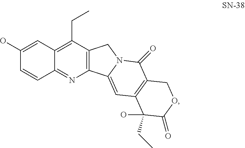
C12=C(C(CC)=C3C(=N1)C=CC(O)=C3)CN1C2=CC2=C(C1=O)COC(=O)C2(O)CC
